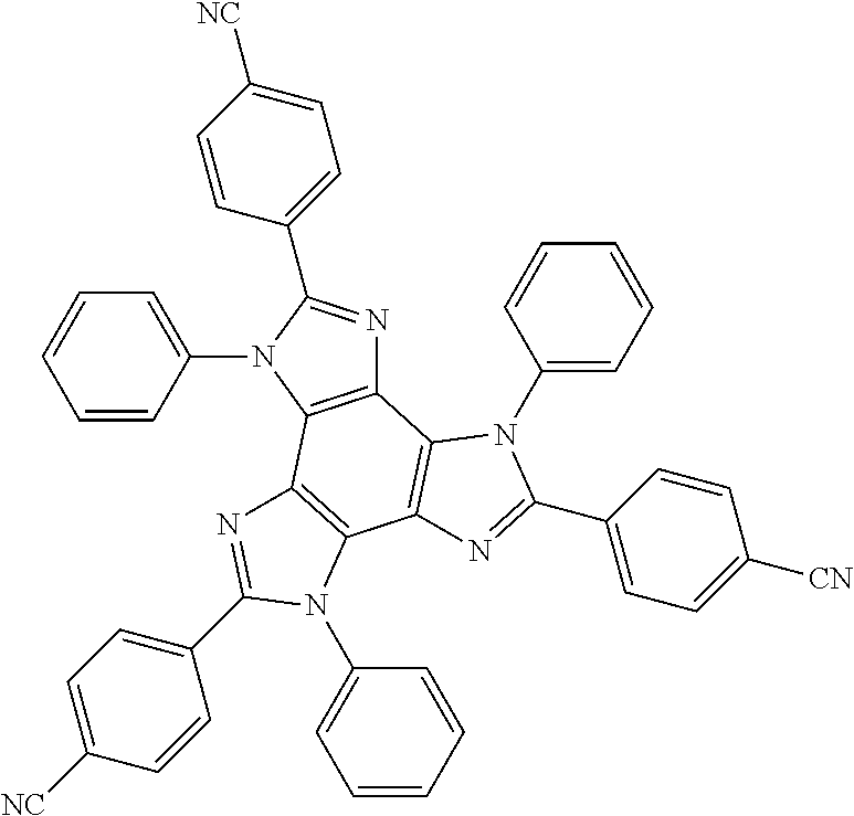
C12=C(N(C3=CC=CC=C3)C(C3=CC=C([NC])C=C3)=N1)C1=C(C3=C2N(C2=CC=CC=C2)C(C2=CC=C([CN])C=C2)=N3)N(C2=CC=CC=C2)C(C2=CC=C([NC])C=C2)=N1
